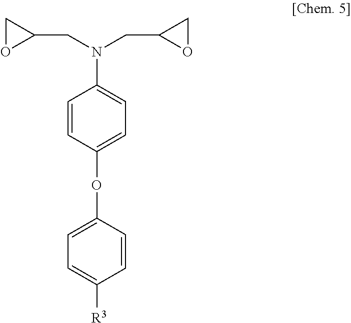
C1=CC(OC2=CC=C([R3])C=C2)=CC=C1N(CC1CO1)CC1OC1
